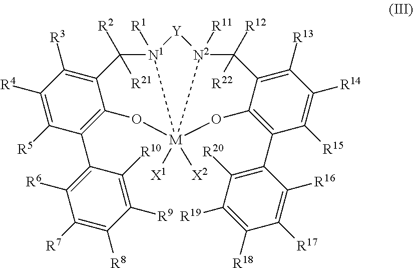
C12=C([R3])C([R4])=C([R5])C(C3=C([R6])C([R7])=C([R8])C([R9])=C3[R10])=C1O[M]13([X1])([X2])[N1]([R1])(C2([R2])[R21])[Y][N2]1([R11])C([R12])([R22])C1=C([R13])C([R14])=C([R15])C(C2=C([R20])C([R19])=C([R18])C([R17])=C2[R16])=C1O3
